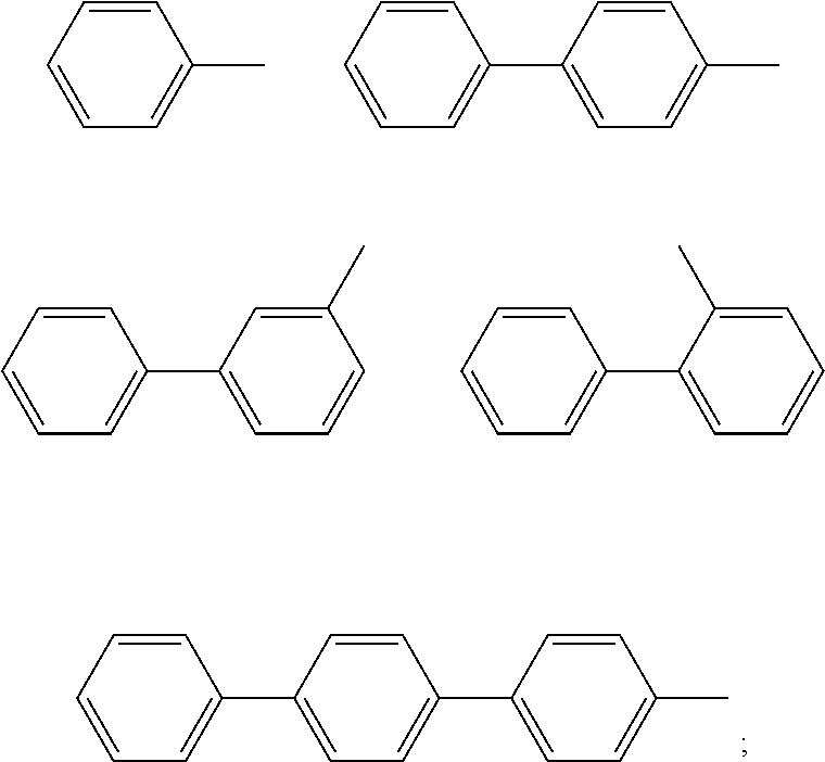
C1=CC=CC=C1C.C1=CC=CC=C1C1=CC=C(C)C=C1.C1=CC=CC=C1C1=CC=CC(C)=C1.C1=CC=CC=C1C1=CC=CC=C1C.C1=CC=CC=C1C1=CC=C(C2=CC=C(C)C=C2)C=C1
